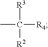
CC([R2])([R3])[R4]
